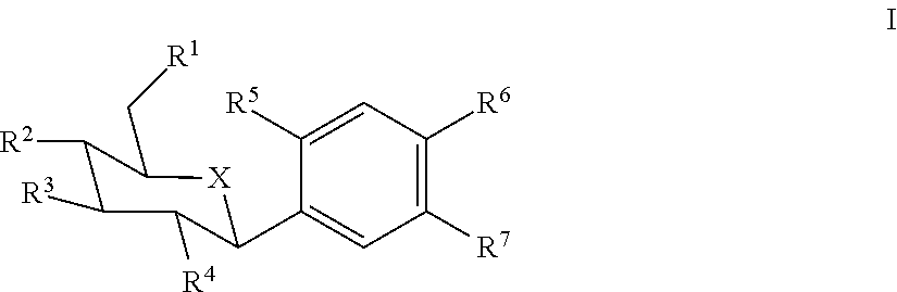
C1([R5])=CC([R6])=C([R7])C=C1C1C([R4])C([R3])C([R2])C(C[R1])[X]1
